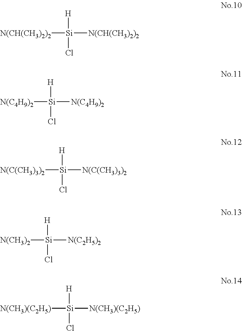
[N(CH(CH3)2)2][Si]([N(CH(CH3)2)2])([H])Cl.[N(C4H9)2][Si]([N(C4H9)2])([H])Cl.[N(C(CH3)3)2][Si]([N(C(CH3)3)2])([H])Cl.[N(CH3)2][Si]([N(C2H5)2])([H])Cl.[N(CH3)(C2H5)][Si]([N(CH3)(C2H5)])([H])Cl
